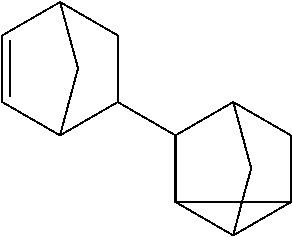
C1=CC2CC(C3C4C5C6CC3CC456)C1C2
